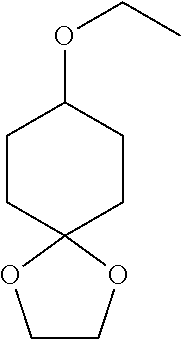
C1CC2(CCC1OCC)OCCO2
